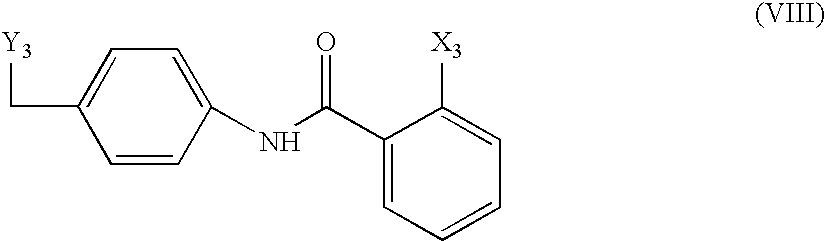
C1=CC(NC(C2=CC=CC=C2[X3])=O)=CC=C1C[Y3]
